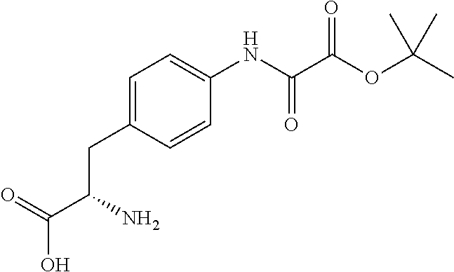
C1=C(NC(=O)C(=O)OC(C)(C)C)C=CC(CC(C(=O)O)N)=C1
